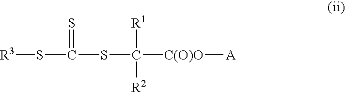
[R3]SC(SC([C(O)O][A])([R1])[R2])=S
